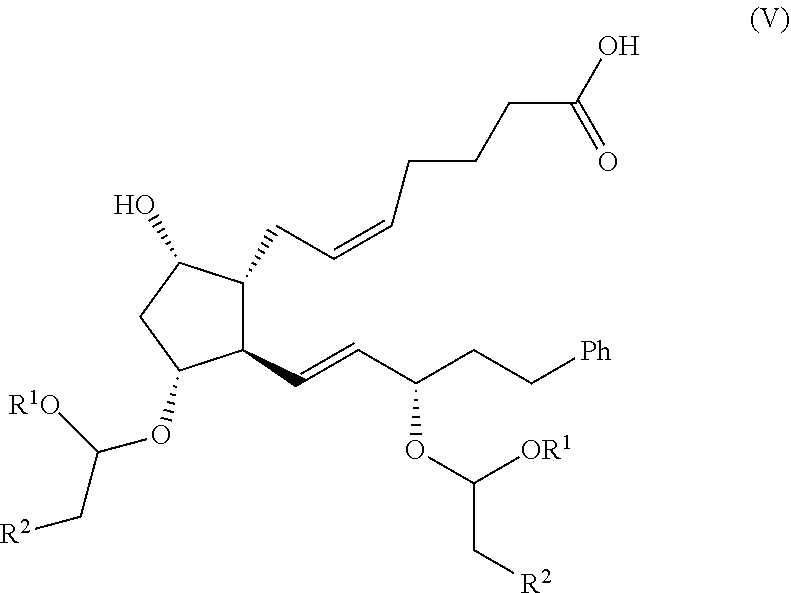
C1(C=CC(CC[Ph])OC(C[R2])[OR1])C(CC=CCCCC(O)=O)C(O)CC1OC(C[R2])[R1O]
